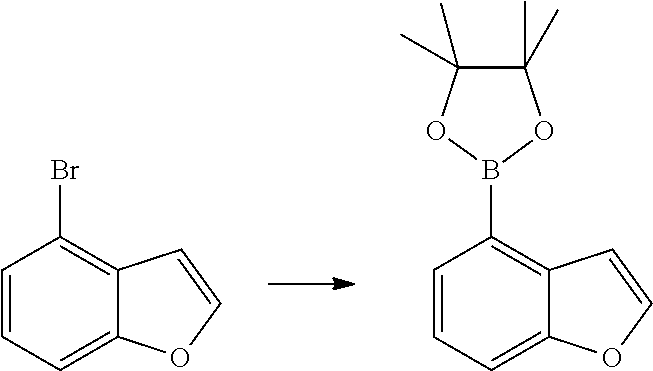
C1=CC=C2C(=C1B1OC(C)(C)C(C)(C)O1)C=CO2.C1=CC=C2C(=C1Br)C=CO2
